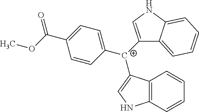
C1([C+](C2=CNC3=C2C=CC=C3)C2=CNC3=CC=CC=C23)=CC=C(C(OC)=O)C=C1
